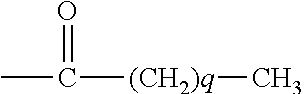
CC([(CH2)q]C)=O
